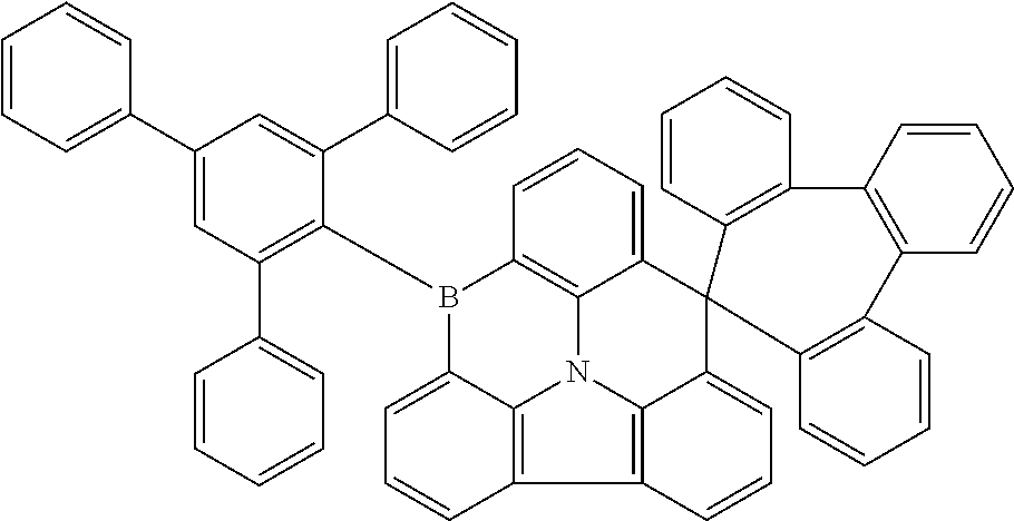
C1=CC=C(C2=CC(C3=CC=CC=C3)=C(B3C4=C5N6C7=C(C=CC=C37)C3=C6C(=CC=C3)C3(C5=CC=C4)C4=C(C=CC=C4)C4=C(C=CC=C4)C4=C3C=CC=C4)C(C3=CC=CC=C3)=C2)C=C1
